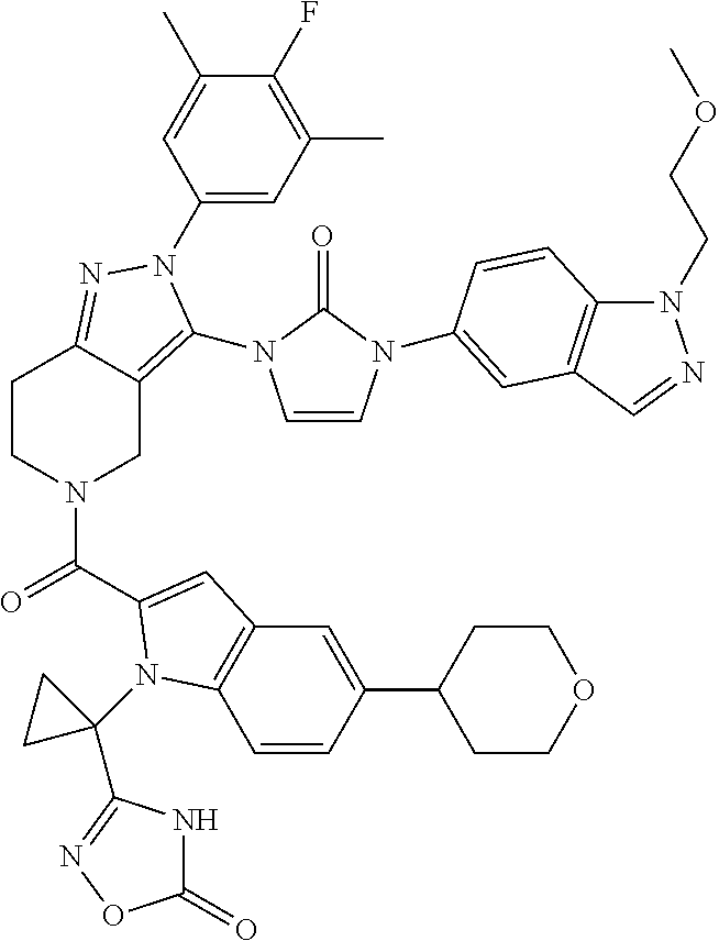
C1(N2C(N3C=CN(C4=CC5=C(N(CCOC)N=C5)C=C4)C3=O)=C3CN(C(=O)C4=CC5=C(N4C4(C6=NOC(=O)N6)CC4)C=CC(C4CCOCC4)=C5)CCC3=N2)=CC(C)=C(F)C(C)=C1
